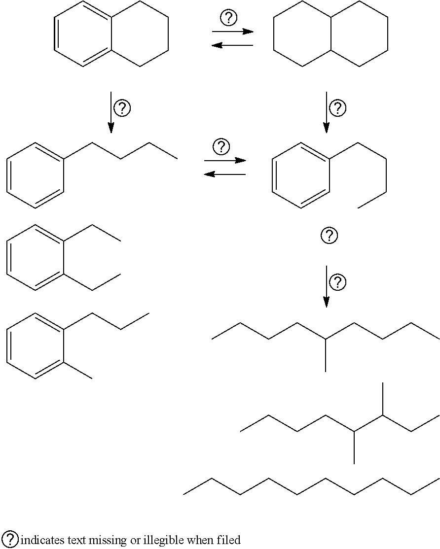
C1=CC=C2C(=C1)CCCC2.C1CCC2C(C1)CCCC2.C1=CC=CC(CCCC)=C1.C1=CC=CC(CCCC)=C1.C1=CC=C(CC)C(CC)=C1.C1=CC=C(C)C(CCC)=C1.CCCCC(CCCC)C.CCCCC(C(CC)C)C.CCCCCCCCCC
